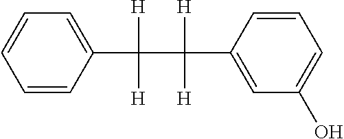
C1=CC(C([H])([H])C([H])(C2=CC(O)=CC=C2)[H])=CC=C1
